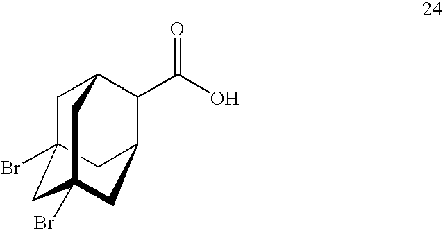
C1C2(Br)CC3(Br)CC(C(C(O)=O)C1C3)C2
